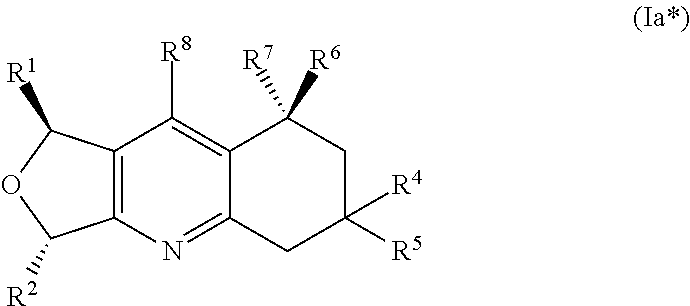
C12=C(N=C3C(=C1[R8])C([R7])([R6])CC([R5])([R4])C3)C([R2])OC2[R1]
